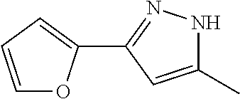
C1=CC=C(C2=NNC(C)=C2)O1
